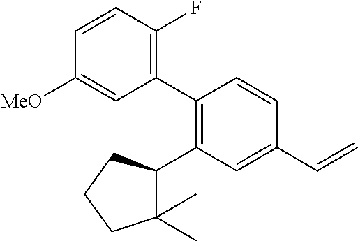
C1(C2=C(C3C(C)(C)CCC3)C=C(C=C)C=C2)=C(F)C=CC([MeO])=C1
